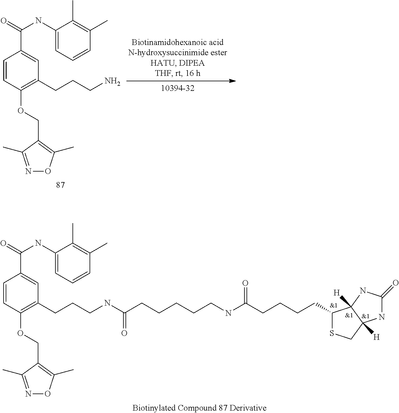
C1=CC(OCC2=C(C)ON=C2C)=C(CCCN)C=C1C(=O)NC1=CC=CC(C)=C1C.C1=CC(OCC2=C(C)ON=C2C)=C(CCCNC(CCCCCNC(CCCCC2SCC3([H])C2([H])NC(=O)N3)=O)=O)C=C1C(=O)NC1=CC=CC(C)=C1C
